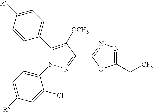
C1(C2=CC=C([R])C=C2)=C([OCH3])C(C2=NN=C(C[CF3])O2)=NN1C1=CC=C([R])C=C1Cl
